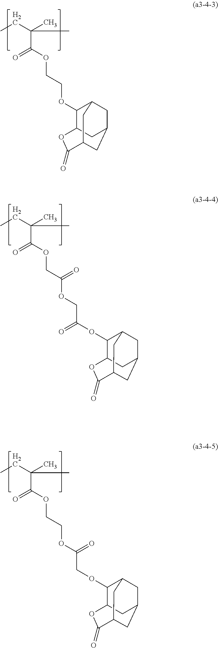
CCC(C)(C(OCCOC1C2CC3CC1CC(C3)C(=O)O2)=O)C.CCC(C)(C(OCC(OCC(OC1C2CC3CC1CC(C3)C(=O)O2)=O)=O)=O)C.CCC(C)(C(OCCOC(COC1C2CC3CC1CC(C3)C(=O)O2)=O)=O)C
